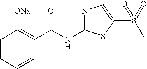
C1=CC=CC(C(NC2=NC=C(S(=O)(C)=O)S2)=O)=C1[ONa]
